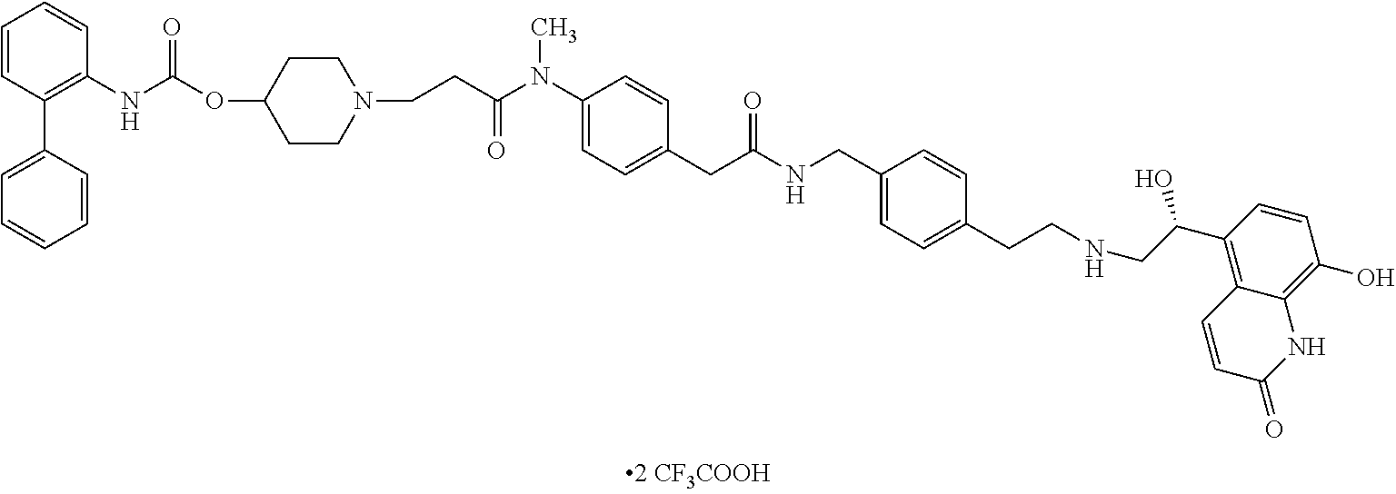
C1=CC(C2=CC=CC=C2)=C(NC(=O)OC2CCN(CCC(N(C3=CC=C(CC(NCC4=CC=C(CCNCC(O)C5=C6C(=C(O)C=C5)NC(=O)C=C6)C=C4)=O)C=C3)C)=O)CC2)C=C1
